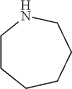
C1CCCCCN1
